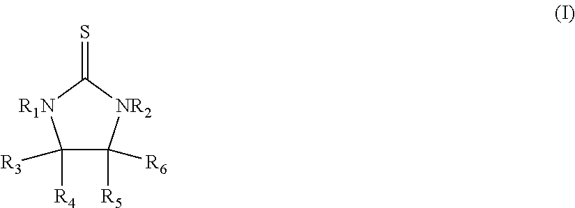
C1([R4])([R3])C([R5])([R6])[NR2]C(=S)[R1N]1
